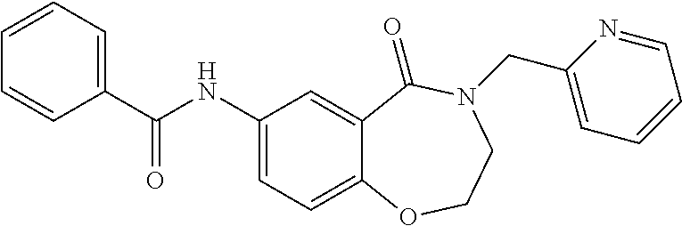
C1(NC(C2=CC=CC=C2)=O)=CC=C2C(=C1)C(=O)N(CC1=CC=CC=N1)CCO2
